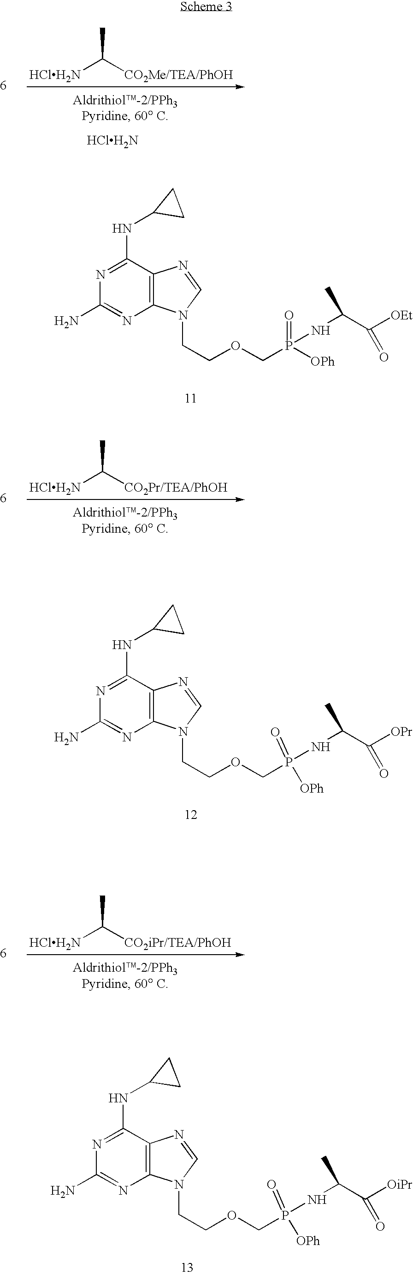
C1(NC2CC2)=NC(N)=NC2=C1N=CN2CCOCP(=O)(NC(C([OEt])=O)C)[OPh].C1(NC2CC2)=NC(N)=NC2=C1N=CN2CCOCP(=O)(NC(C([OPr])=O)C)[OPh].[HClH2N]C([CO2Pr/TEA/PhOH])C.C1(NC2CC2)=NC(N)=NC2=C1N=CN2CCOCP(=O)(NC(C([OiPr])=O)C)[OPh].[HClH2N]C([CO2iPr/TEA/PhOH])C.[HClH2N]C([CO2Me/TEA/PhOH])C.[HClH2N]
